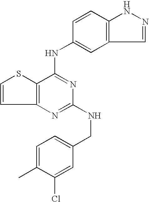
C12=C(C(NC3=CC4=C(C=C3)NN=C4)=NC(NCC3=CC=C(C)C(Cl)=C3)=N1)SC=C2
